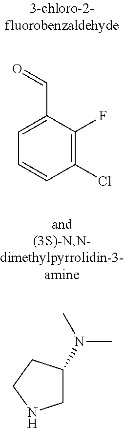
C1=C(C=O)C(F)=C(Cl)C=C1.C1C(N(C)C)CCN1
